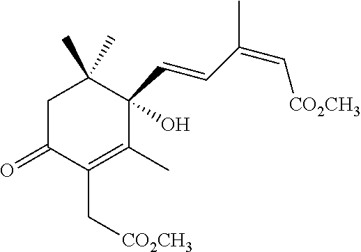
C1C(=O)C(C[CO2CH3])=C(C)C(C=CC(=C[CO2CH3])C)(O)C1(C)C
